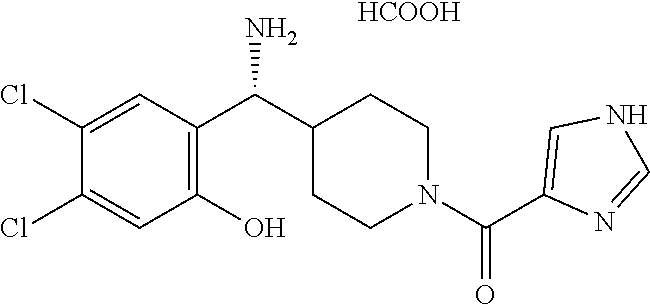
C1(Cl)=CC(O)=C(C(C2CCN(C(=O)C3=CNC=N3)CC2)N)C=C1Cl.[HCOOH]
